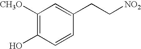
C1([CH3O])=C(O)C=CC(CC[NO2])=C1
